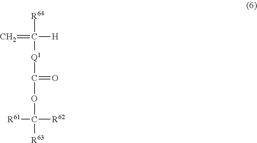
[R64]C([Q1]C(OC([R63])([R62])[R61])=O)([H])=C
